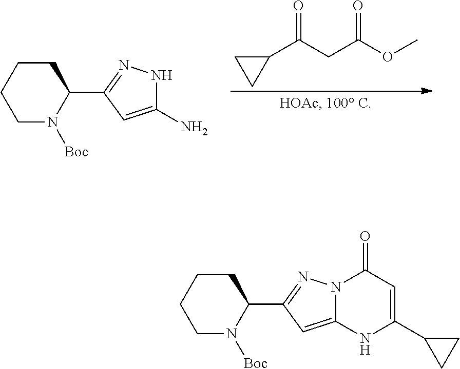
C1(C(CC(OC)=O)=O)CC1.C1N([Boc])C(C2=NNC(N)=C2)CCC1.C1N([Boc])C(C2=NN3C(=C2)NC(C2CC2)=CC3=O)CCC1
